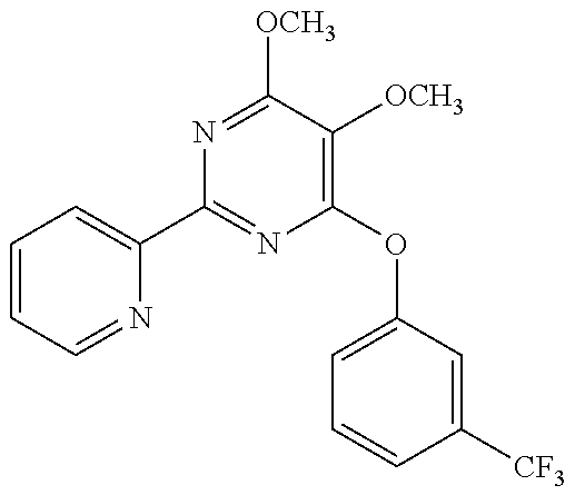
C1=CC=NC(C2=NC(OC3=CC=CC([CF3])=C3)=C([OCH3])C([OCH3])=N2)=C1
